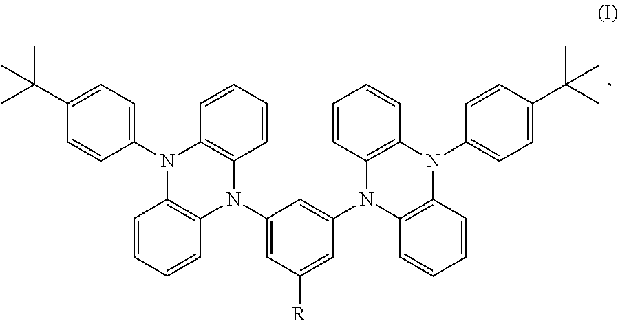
C1=CC=CC2=C1N(C1=CC=C(C(C)(C)C)C=C1)C1=C(N2C2=CC([R])=CC(N3C4=C(C=CC=C4)N(C4=CC=C(C(C)(C)C)C=C4)C4=C3C=CC=C4)=C2)C=CC=C1
